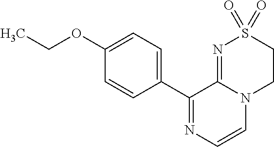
C1(OCC)=CC=C(C2=NC=CN3C2=NS(=O)(=O)CC3)C=C1
